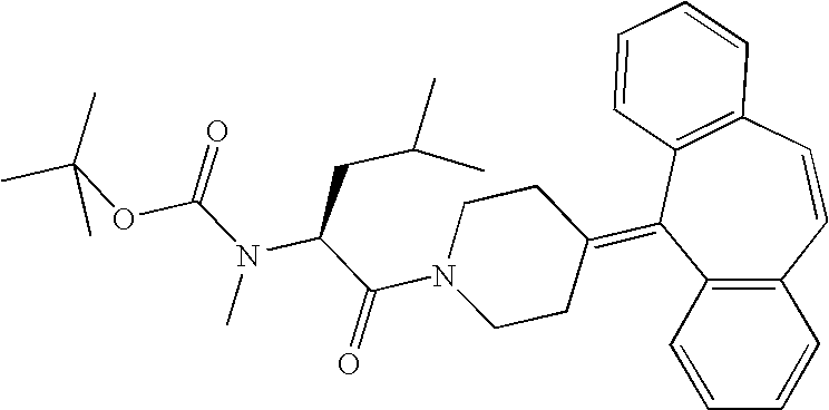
C(N1CCC(=C2C3=C(C=CC4=C2C=CC=C4)C=CC=C3)CC1)(C(N(C(OC(C)(C)C)=O)C)CC(C)C)=O
